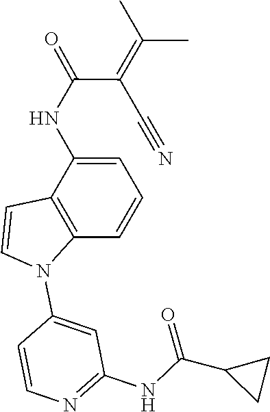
C(C#N)(=C(C)C)C(NC1=CC=CC2=C1C=CN2C1=CC(NC(C2CC2)=O)=NC=C1)=O
